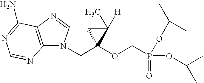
N1(CC2(OCP(=O)(OC(C)C)OC(C)C)C(C)([H])C2)C2=C(N=C1)C(N)=NC=N2
